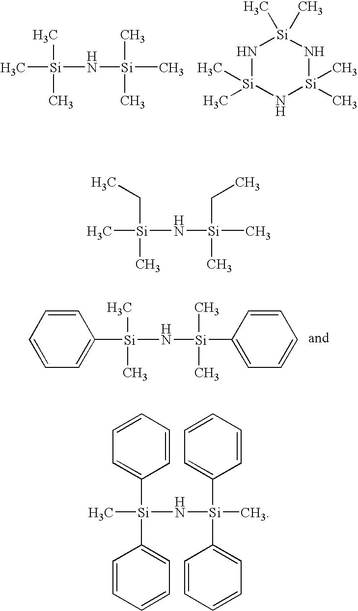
C[Si](C)(C)N[Si](C)(C)C.N1[Si](C)(C)N[Si](C)(C)N[Si]1(C)C.C1=C([Si](N[Si](C2=CC=CC=C2)(C)C)(C)C)C=CC=C1.C[Si](CC)(C)N[Si](C)(CC)C.C1=CC=CC=C1[Si](C1=CC=CC=C1)(C)N[Si](C1=CC=CC=C1)(C1=CC=CC=C1)C
